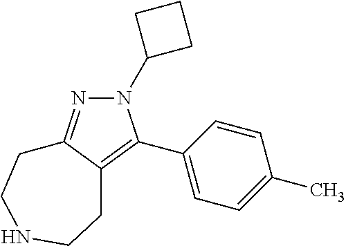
N1(C2CCC2)N=C2C(=C1C1=CC=C(C)C=C1)CCNCC2
